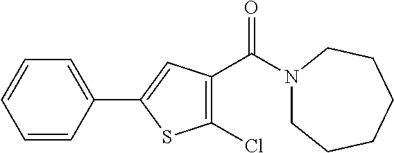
C1=CC(C2=CC(C(N3CCCCCC3)=O)=C(Cl)S2)=CC=C1
